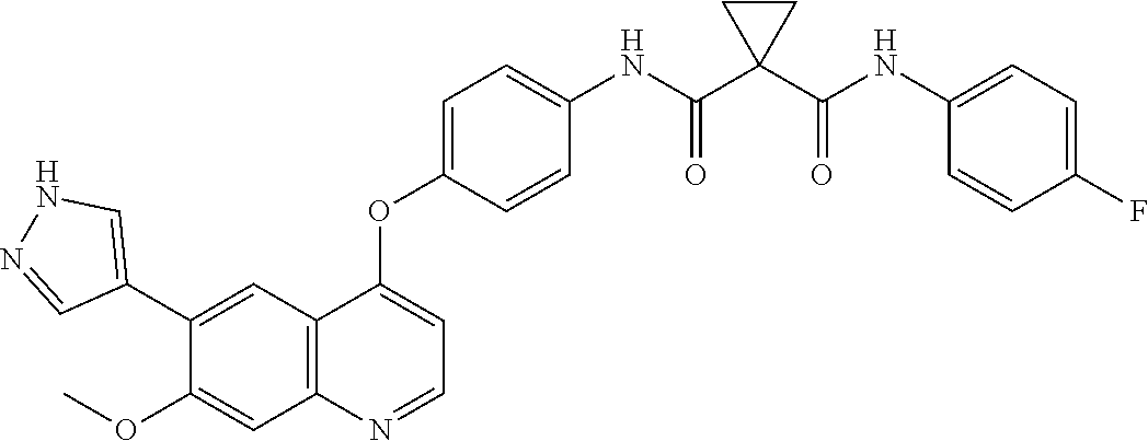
C12=C(N=CC=C1OC1=CC=C(NC(C3(C(NC4=CC=C(F)C=C4)=O)CC3)=O)C=C1)C=C(OC)C(C1=CNN=C1)=C2
